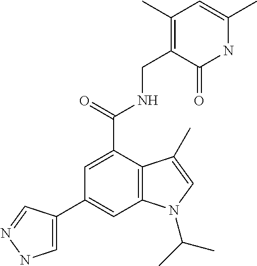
C1=C(C2=CC3=C(C(C(NCC4=C(C)C=C(C)NC4=O)=O)=C2)C(C)=CN3C(C)C)C=NN1
